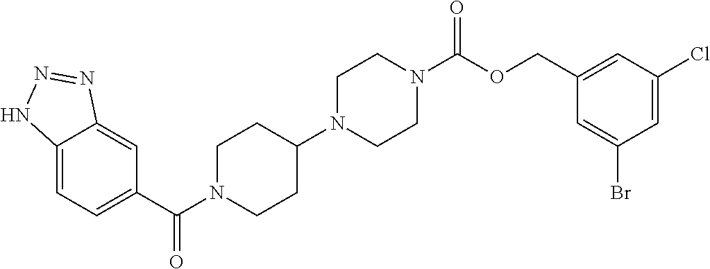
C12=CC=C(C(=O)N3CCC(N4CCN(C(=O)OCC5=CC(Cl)=CC(Br)=C5)CC4)CC3)C=C1N=NN2
